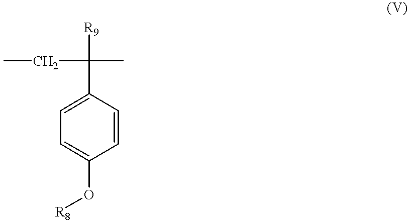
CCC(C)([R9])C1=CC=C(O[R8])C=C1
